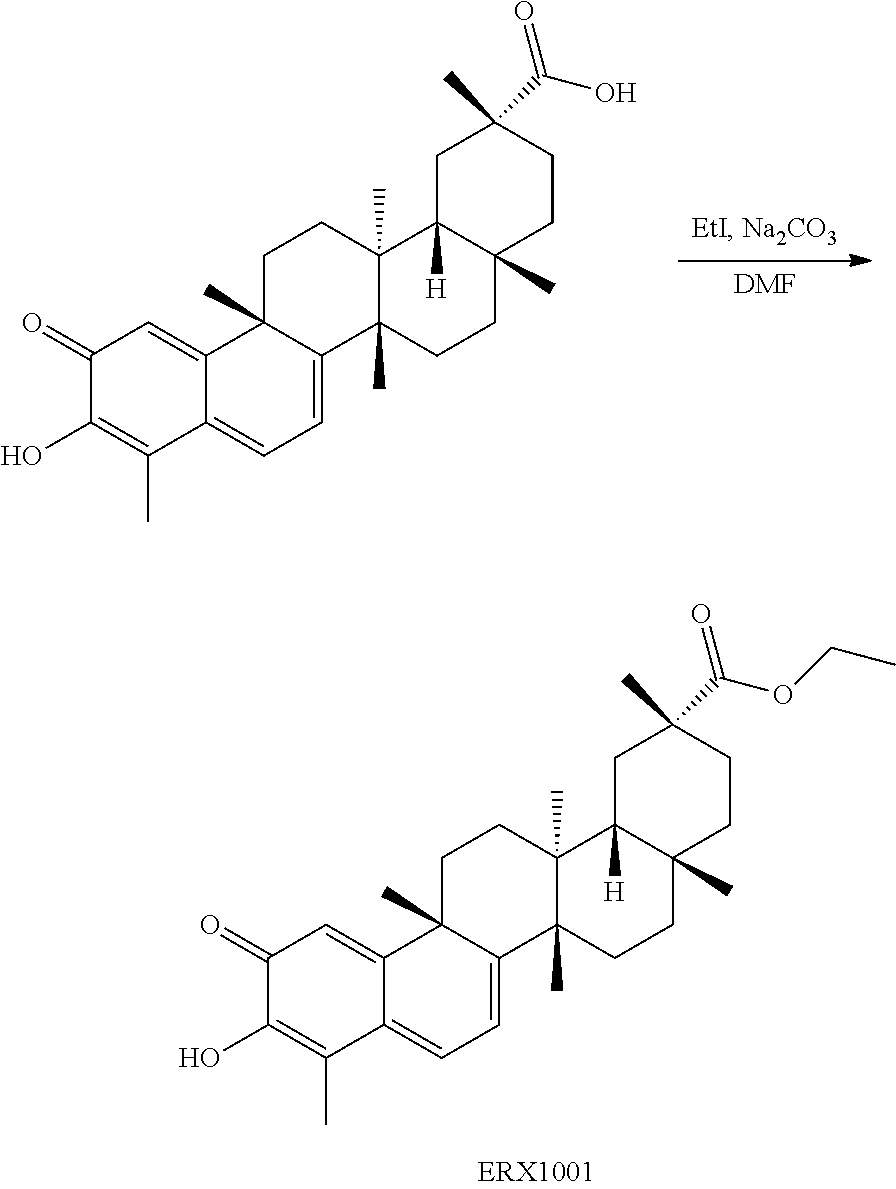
C1(=O)C(O)=C(C)C2=CC=C3C(C)(C2=C1)CCC1(C)C3(C)CCC2(C)C1([H])CC(C(OCC)=O)(C)CC2.[DMF].C1(=O)C(O)=C(C)C2=CC=C3C(C)(C2=C1)CCC1(C)C3(C)CCC2(C)C1([H])CC(C(O)=O)(C)CC2
